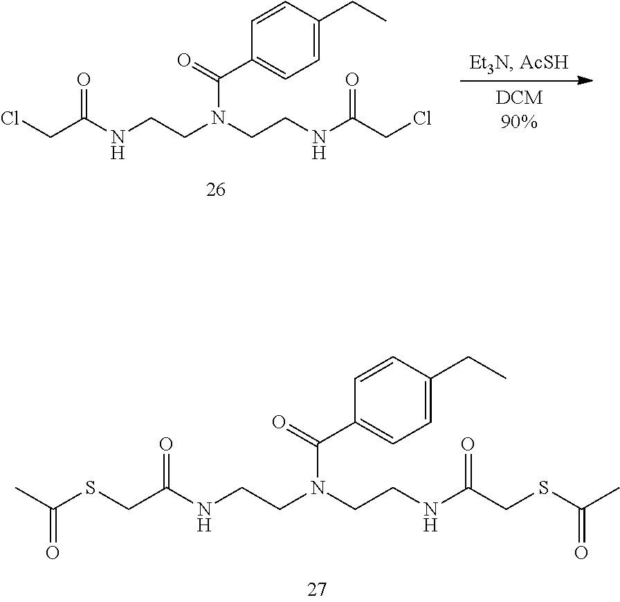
ClCC(NCCN(CCNC(CCl)=O)C(=O)C1=CC=C(CC)C=C1)=O.S(CC(NCCN(CCNC(CSC(C)=O)=O)C(=O)C1=CC=C(CC)C=C1)=O)C(C)=O
